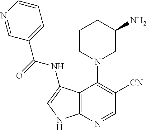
C12=C(N=CC([CN])=C1N1CC(N)CCC1)NC=C2NC(C1=CC=CN=C1)=O
